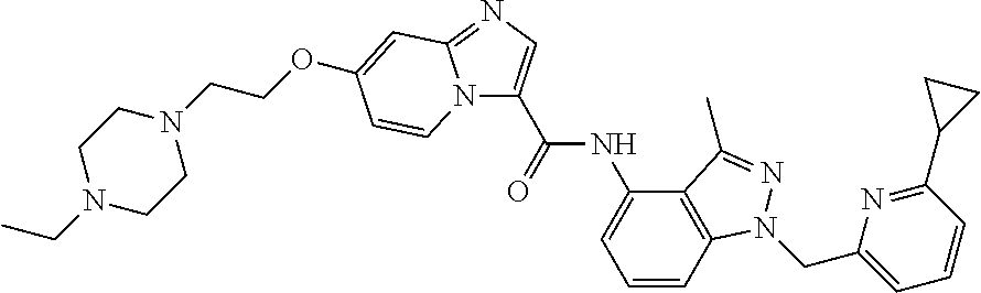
C1N(CC)CCN(CCOC2=CC3=NC=C(C(=O)NC4=CC=CC5=C4C(C)=NN5CC4=CC=CC(C5CC5)=N4)N3C=C2)C1
